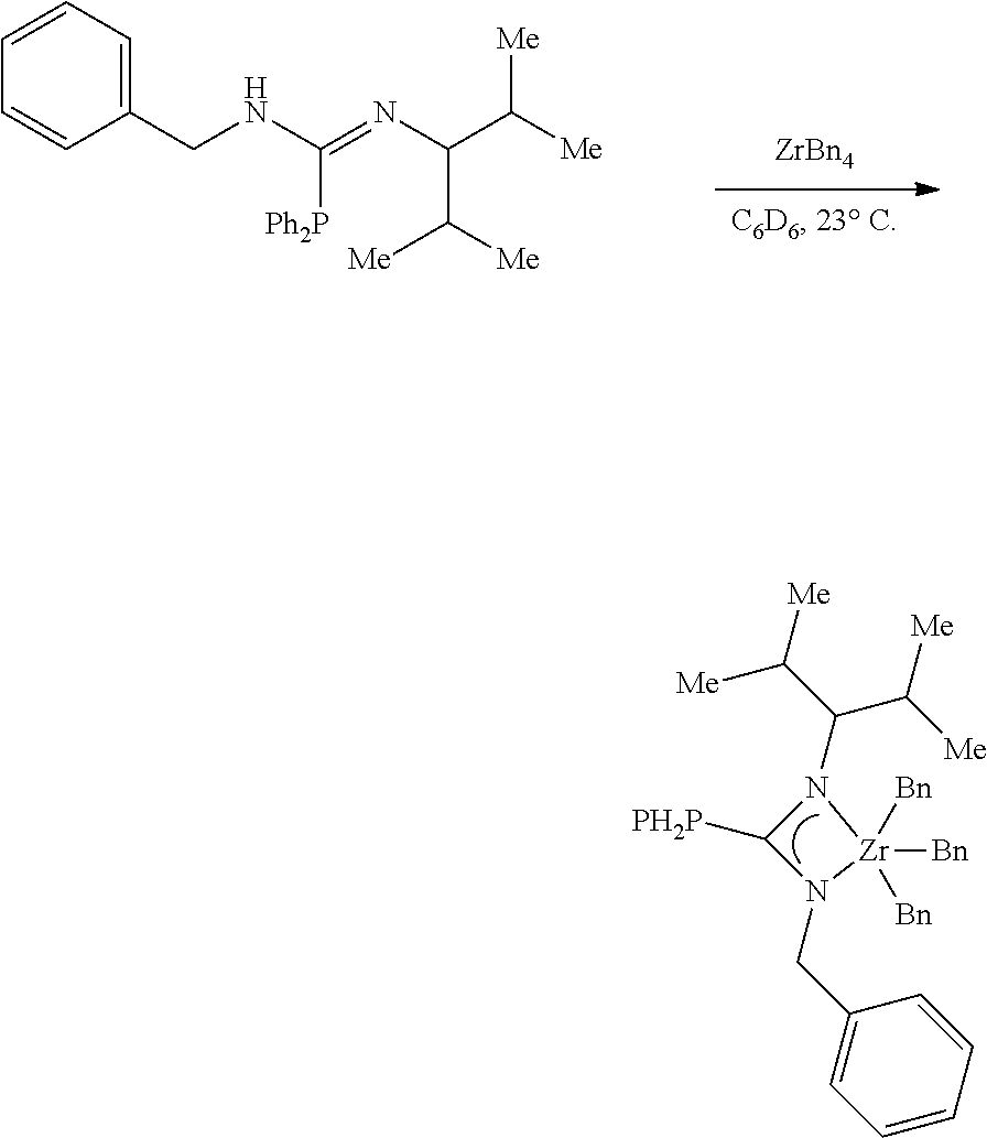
[PH2P]C1N(C(C([Me])[Me])C([Me])[Me])[Zr]([Bn])([Bn])([Bn])N1CC1=CC=CC=C1.C1(CNC([Ph2P])=NC(C([Me])[Me])C([Me])[Me])=CC=CC=C1.[ZrBn4]
